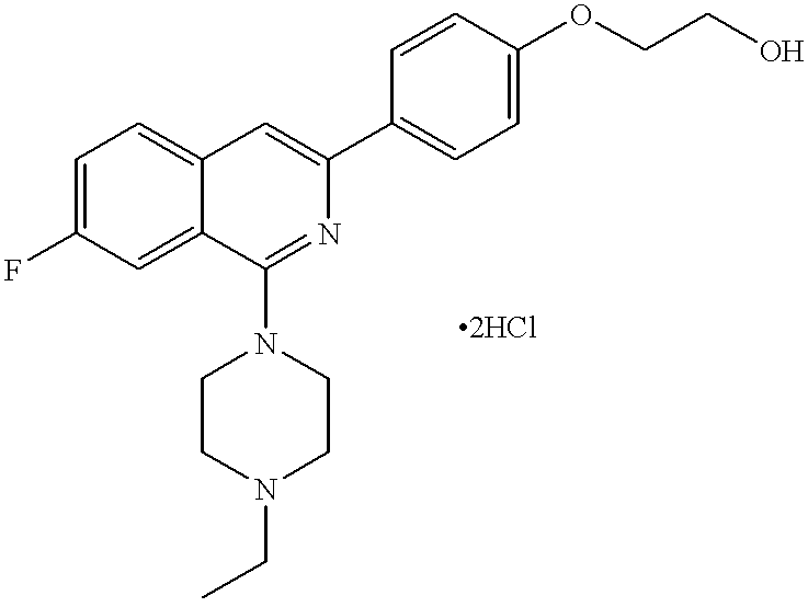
C1=C(F)C=C2C(=C1)C=C(C1=CC=C(OCCO)C=C1)N=C2N1CCN(CC)CC1
